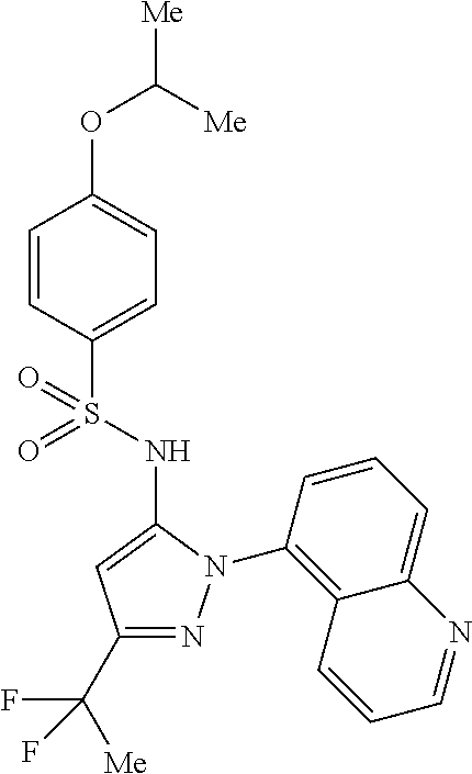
C1=CC(S(=O)(NC2=CC(C(F)([Me])F)=NN2C2=C3C(=CC=C2)N=CC=C3)=O)=CC=C1OC([Me])[Me]
